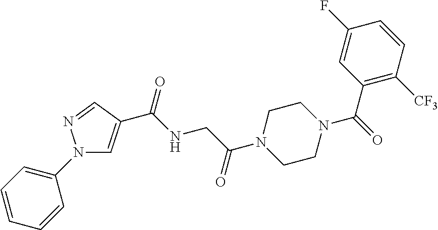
N1(C2=CC=CC=C2)C=C(C(NCC(N2CCN(C(=O)C3=C([CF3])C=CC(F)=C3)CC2)=O)=O)C=N1
